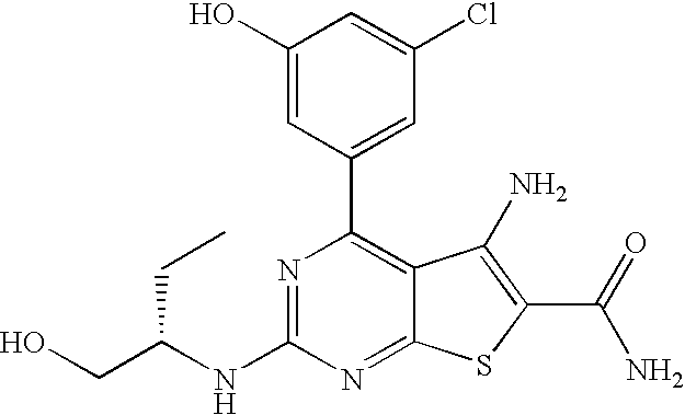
N1=C(NC(CO)CC)N=C2C(=C1C1=CC(Cl)=CC(O)=C1)C(N)=C(C(N)=O)S2
